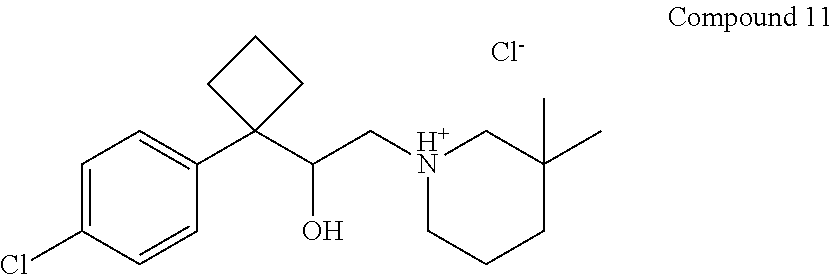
C1=C(Cl)C=CC(C2(C(O)C[H+N]3CCCC(C)(C)C3)CCC2)=C1.[Cl-]
